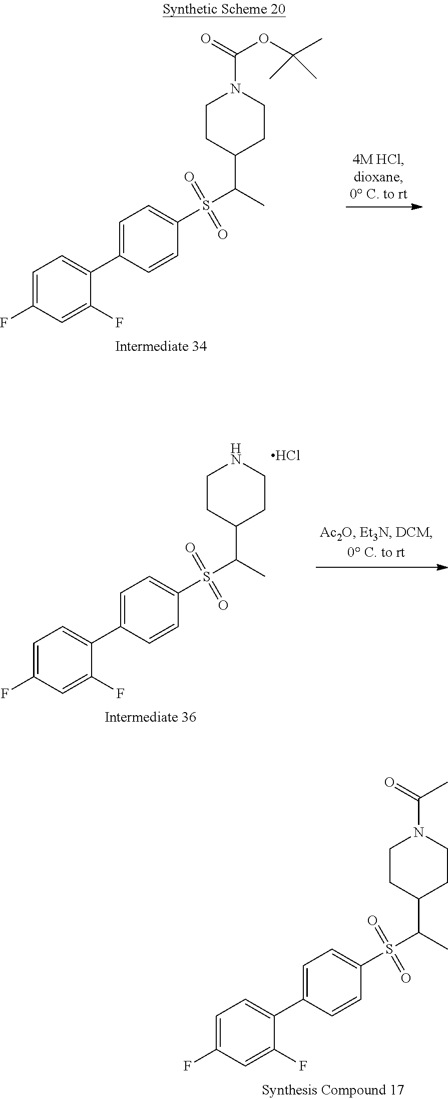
C1CC(C(S(C2=CC=C(C3=CC=C(F)C=C3F)C=C2)(=O)=O)C)CCN1C(=O)C.C1CC(C(S(C2=CC=C(C3=CC=C(F)C=C3F)C=C2)(=O)=O)C)CCN1C(=O)OC(C)(C)C.C1CC(C(S(C2=CC=C(C3=CC=C(F)C=C3F)C=C2)(=O)=O)C)CCN1.Cl
